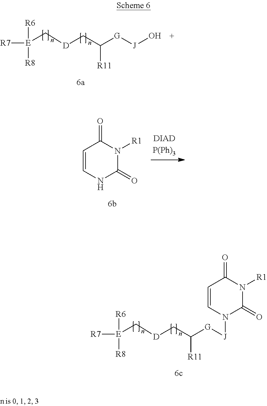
C1=CN([J][G]C(C[D]C[E]([R7])([R6])[R8])[R11])C(=O)N([R1])C1=O.[E]([R7])([R6])([R8])C[D]CC([G][J]O)[R11].C1=CNC(=O)N([R1])C1=O
